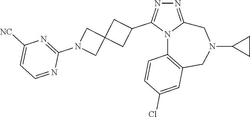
N1=C2N(C(C3CC4(C3)CN(C3=NC([NC])=CC=N3)C4)=N1)C1=C(CN(C3CC3)C2)C=C(Cl)C=C1
